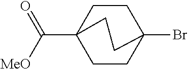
C1CC2(C([MeO])=O)CCC1(Br)CC2
